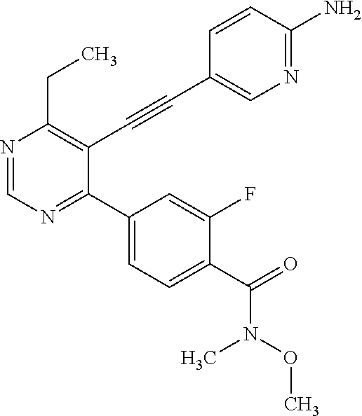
N1=CN=C(C2=CC=C(C(N(C)OC)=O)C(F)=C2)C(C#CC2=CN=C(N)C=C2)=C1CC
